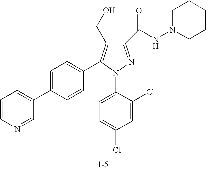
C1(C(NN2CCCCC2)=O)=NN(C2=CC=C(Cl)C=C2Cl)C(C2=CC=C(C3=CC=CN=C3)C=C2)=C1CO
